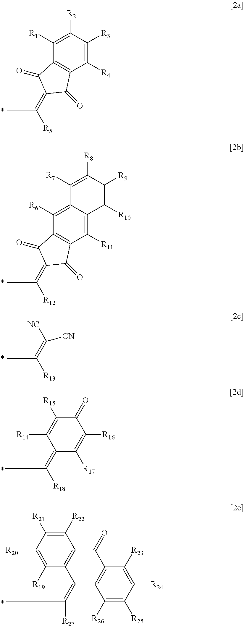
C1([R4])=C([R3])C([R2])=C([R1])C2=C1C(=O)C(=C(C)[R5])C2=O.C1([R11])=C2C(=C([R6])C3=C1C(=O)C(=C(C)[R12])C3=O)C([R7])=C([R8])C([R9])=C2[R10].C(=C(C)[R13])([NC])[CN].C1(=C(C)[R18])C([R17])=C([R16])C(=O)C([R15])=C1[R14].C1([R26])=C([R25])C([R24])=C([R23])C2=C1C(=C(C)[R27])C1=C(C2=O)C([R22])=C([R21])C([R20])=C1[R19]
